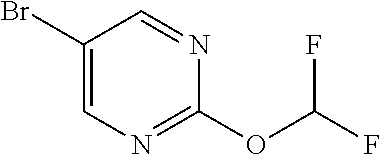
C1(Br)=CN=C(OC(F)F)N=C1
